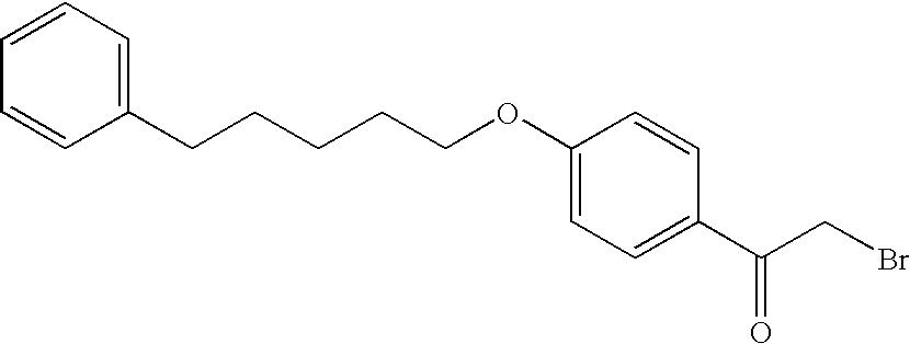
C1=CC=CC(CCCCCOC2=CC=C(C(CBr)=O)C=C2)=C1
